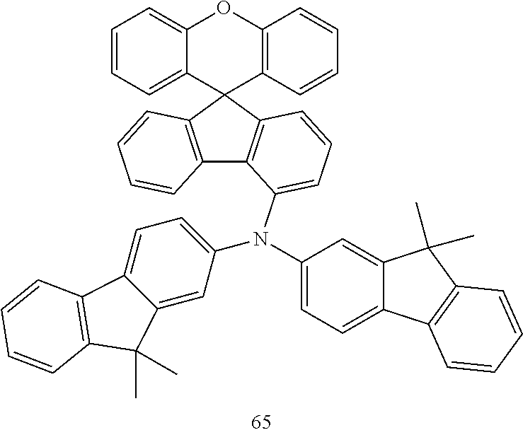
C12=C(C3(C4=C1C(N(C1=CC=C5C(=C1)C(C)(C)C1=C5C=CC=C1)C1=CC=C5C(=C1)C(C)(C)C1=C5C=CC=C1)=CC=C4)C1=C(OC4=CC=CC=C34)C=CC=C1)C=CC=C2
